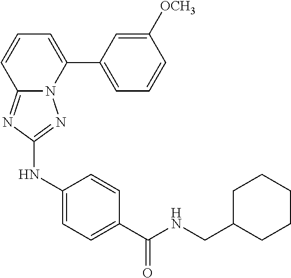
C1([OCH3])=CC(C2=CC=CC3=NC(NC4=CC=C(C(NCC5CCCCC5)=O)C=C4)=NN23)=CC=C1
